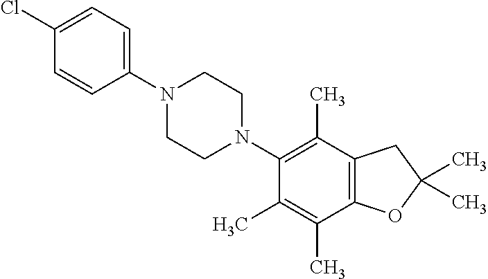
C1(Cl)=CC=C(N2CCN(C3=C(C)C4=C(C(C)=C3C)OC(C)(C)C4)CC2)C=C1
